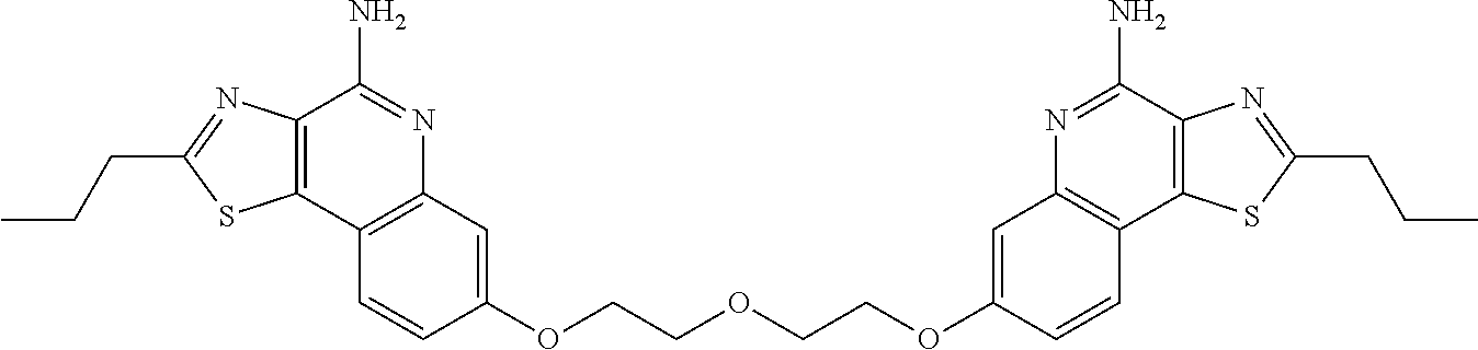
C12=C(C=CC(OCCOCCOC3=CC4=C(C5=C(C(N)=N4)N=C(CCC)S5)C=C3)=C1)C1=C(C(N)=N2)N=C(CCC)S1
